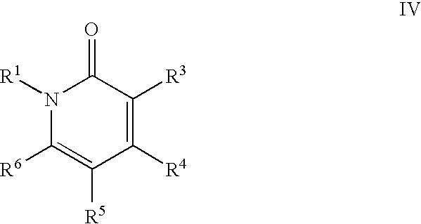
C1([R4])=C([R3])C(=O)N([R1])C([R6])=C1[R5]
